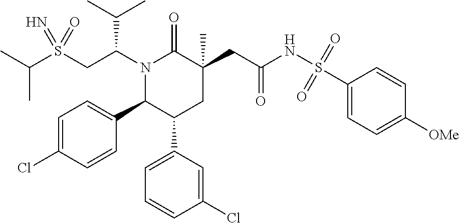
S(CC(N1C(=O)C(CC(=O)NS(C2=CC=C([OMe])C=C2)(=O)=O)(C)CC(C2=CC=CC(Cl)=C2)C1C1=CC=C(Cl)C=C1)C(C)C)(=N)(=O)C(C)C
